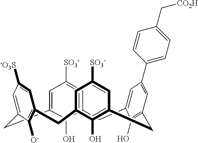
C12=CC([SO3-])=CC(=C1O)CC1=CC(C3=CC=C(C[CO2H])C=C3)=CC(=C1O)CC1=C(O)C(=CC([SO3-])=C1)CC1=C([O-])C(=CC([-O3S])=C1)C2
